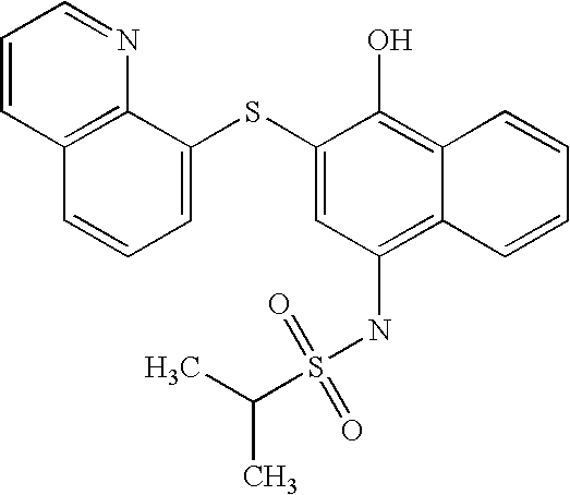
C1=CC2=C(N=C1)C(SC1=CC(NS(C(C)C)(=O)=O)=C3C(=C1O)C=CC=C3)=CC=C2
